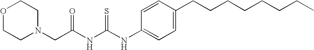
C(C(NC(NC1=CC=C(CCCCCCCC)C=C1)=S)=O)N1CCOCC1
